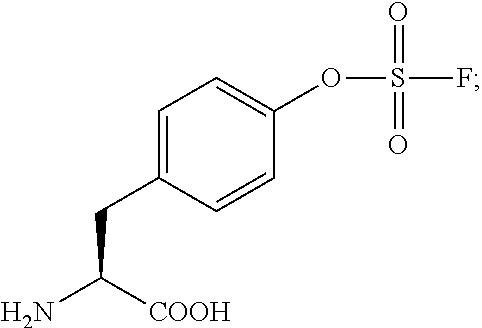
C1=C(CC(N)[COOH])C=CC(OS(=O)(=O)F)=C1
